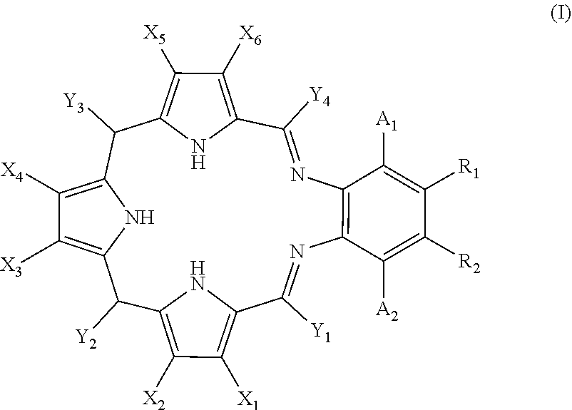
C1([Y4])=NC2=C(N=C([Y1])C3=C([X1])C([X2])=C(N3)C([Y2])C3=C([X3])C([X4])=C(N3)C([Y3])C3=C([X5])C([X6])=C1N3)C([A2])=C([R2])C([R1])=C2[A1]
